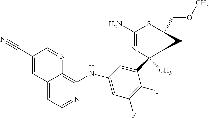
C12=CC=NC(NC3=CC(F)=C(F)C(C4(C)N=C(N)SC5(COC)C4C5)=C3)=C1N=CC(C#N)=C2
